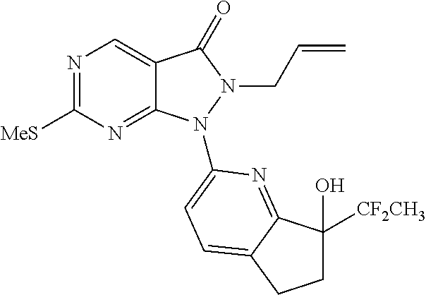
N1=C([MeS])N=C2C(=C1)C(=O)N(CC=C)N2C1=CC=C2C(=N1)C(O)([CF2CH3])CC2
